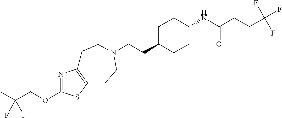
N1=C(OCC(C)(F)F)SC2=C1CCN(CCC1CCC(NC(CCC(F)(F)F)=O)CC1)CC2
